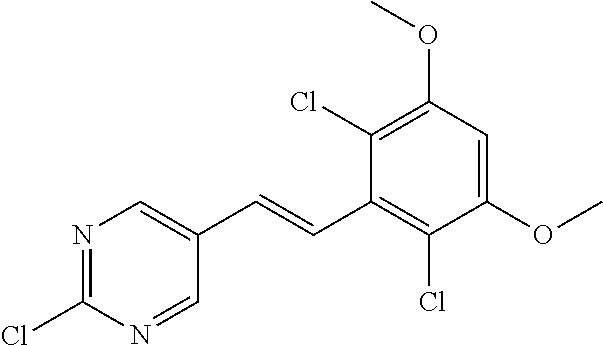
C1(Cl)=C(OC)C=C(OC)C(Cl)=C1C=CC1=CN=C(Cl)N=C1
